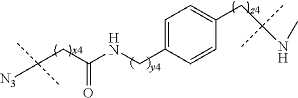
C(CC(NCC1=CC=C(CC(C)(C)NC)C=C1)=O)([N3])(C)C
